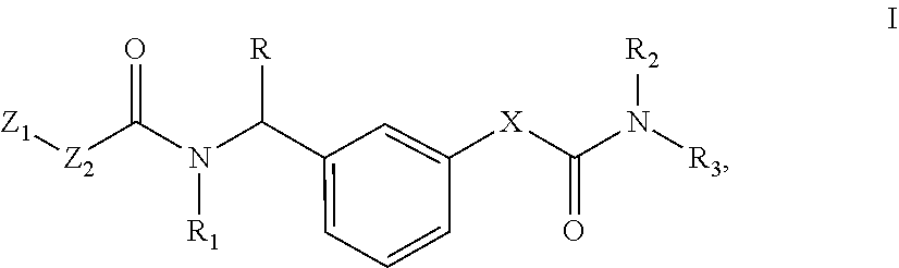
[R1]N(C(=O)[Z2][Z1])C(C1=CC=CC([X]C(N([R2])[R3])=O)=C1)[R]
